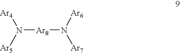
[Ar4]N([Ar5])[Ar8]N([Ar7])[Ar6]
